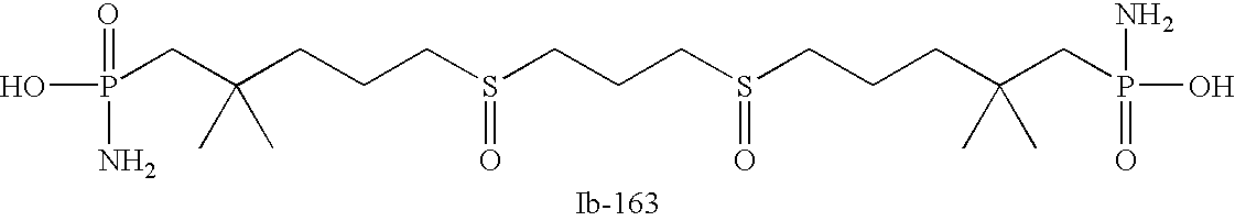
C(CS(=O)CCCS(=O)CCCC(CP(O)(N)=O)(C)C)CC(CP(O)(=O)N)(C)C
